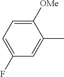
C1(F)=CC=C([OMe])C(C)=C1
